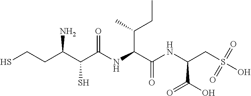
SCCC(C(C(NC(C(NC(CS(O)(=O)=O)C(O)=O)=O)C(C)CC)=O)S)N
